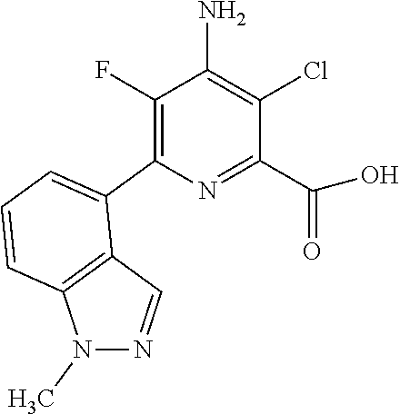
N1=C(C(=O)O)C(Cl)=C(N)C(F)=C1C1=CC=CC2=C1C=NN2C
